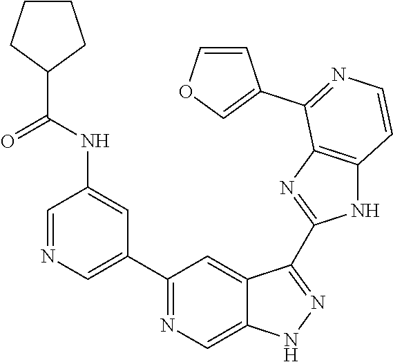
C1=NC=C(C2=NC=C3C(=C2)C(C2=NC4=C(N2)C=CN=C4C2=COC=C2)=NN3)C=C1NC(=O)C1CCCC1
